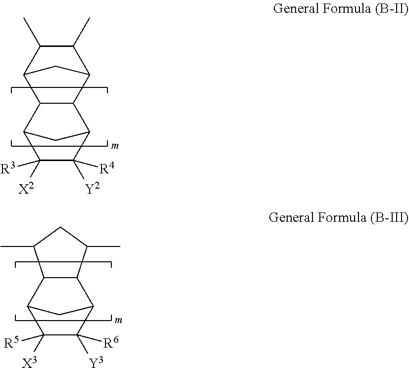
C1([X2])([R3])C([Y2])([R4])C2CC1C1C2C2C(C)C(C)C1C2.C1([X3])([R5])C([Y3])([R6])C2CC1C1C2C(C)CC1C
